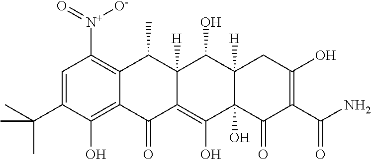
C1=C(C(C)(C)C)C(O)=C2C(=C1[N+]([O-])=O)C(C)C1([H])C(=C(O)C3(O)C([H])(C1O)CC(O)=C(C(N)=O)C3=O)C2=O
